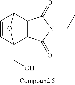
C1=CC2(CO)C3C(C1O2)C(=O)N(CC)C3=O
